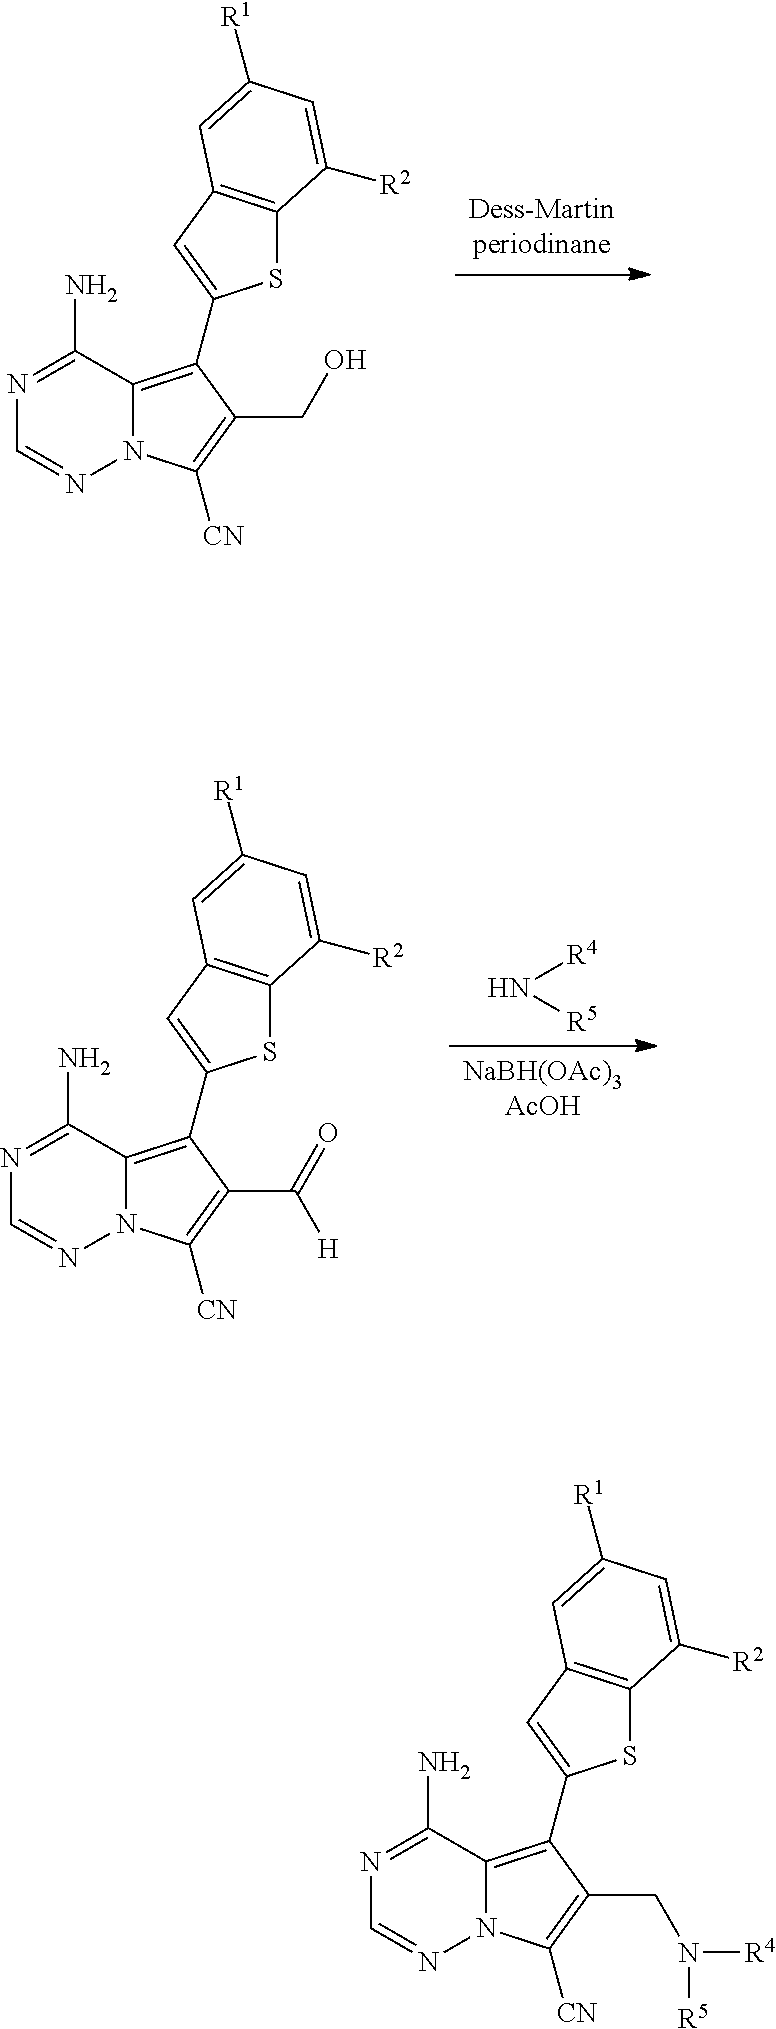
[R4]N[R5].[NaBH(OAc)3AcOH].N1=C(N)C2=C(C3=CC4=C(S3)C([R2])=CC([R1])=C4)C(C(=O)[H])=C([CN])N2N=C1.[Dess-Martinperiodinane].N1=C(N)C2=C(C3=CC4=C(S3)C([R2])=CC([R1])=C4)C(CO)=C([CN])N2N=C1.N1=C(N)C2=C(C3=CC4=C(S3)C([R2])=CC([R1])=C4)C(CN([R5])[R4])=C([CN])N2N=C1
